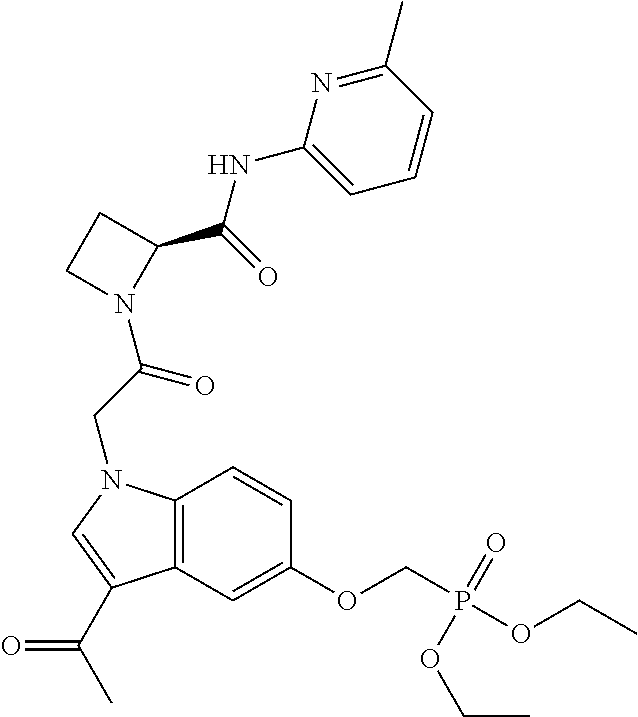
N1(C(CN2C3=C(C=C(OCP(OCC)(=O)OCC)C=C3)C(C(C)=O)=C2)=O)C(C(=O)NC2=CC=CC(C)=N2)CC1
